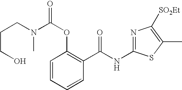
C1=CC=CC(C(NC2=NC([SO2Et])=C(C)S2)=O)=C1OC(=O)N(CCCO)C
